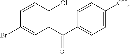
C1(Br)=CC(C(C2=CC=C(C)C=C2)=O)=C(Cl)C=C1
